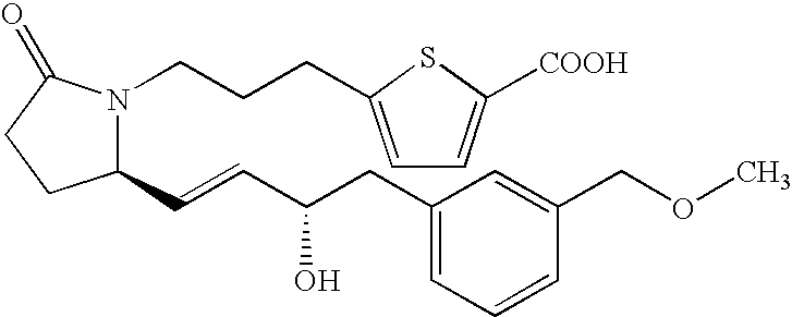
C1(C=CC(CC2=CC=CC(COC)=C2)O)N(CCCC2=CC=C([COOH])S2)C(=O)CC1
